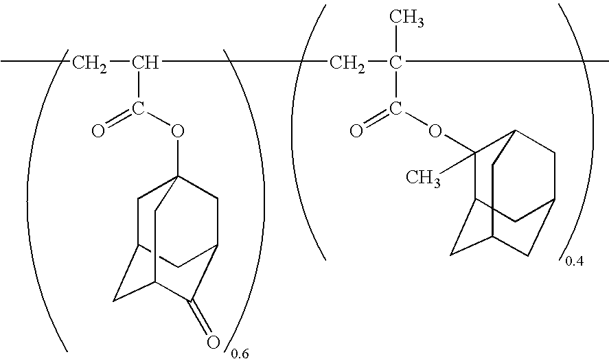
CCC(CC(C)(C)C(OC1(C)C2CC3CC(CC1C3)C2)=O)C(OC12CC3CC(C(=O)C(C1)C3)C2)=O
